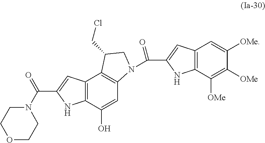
C12=C(C(O)=CC3=C1C(CCl)CN3C(C1=CC3=C(N1)C([OMe])=C([OMe])C([OMe])=C3)=O)NC(C(N1CCOCC1)=O)=C2
